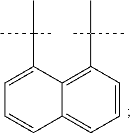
C1=CC(C(C)(C)C)=C2C(=C1)C=CC=C2C(C)(C)C
